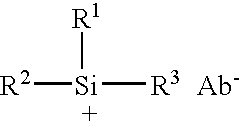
[R2][Si]([R1])[R3   Ab-]
